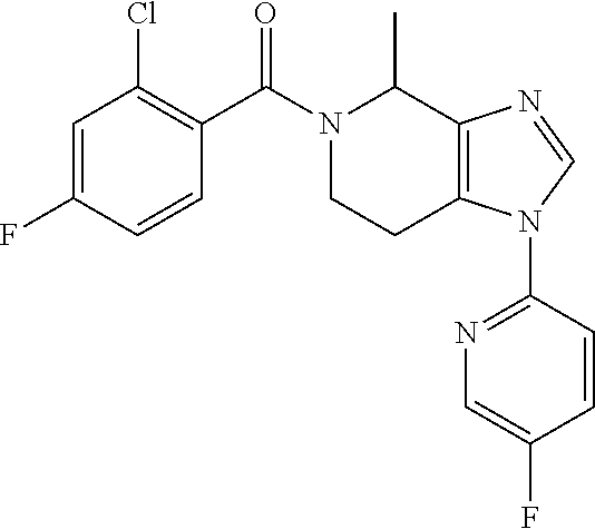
C1=C(F)C=CC(C(N2CCC3=C(C2C)N=CN3C2=NC=C(F)C=C2)=O)=C1Cl
